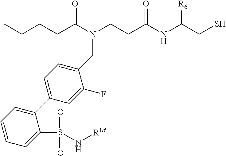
C(CCC(N(CCC(NC(CS)[R6])=O)CC1=CC=C(C2=CC=CC=C2S(N[R1d])(=O)=O)C=C1F)=O)C
